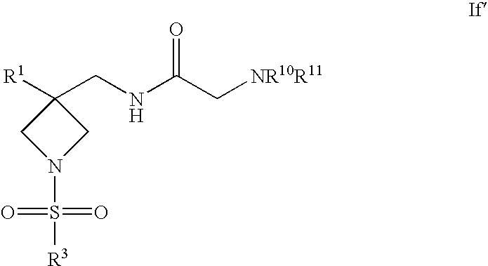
[R1]C1(CNC(C[NR10R11])=O)CN(S(=O)(=O)[R3])C1
